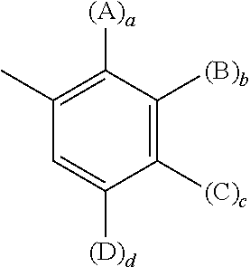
C1([(A)a])=C(C)C=C([(D)d])C([(C)c])=C1[(B)b]
